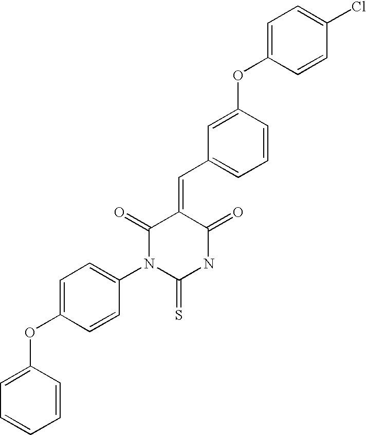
C(=C1C(=O)NC(=S)N(C2=CC=C(OC3=CC=CC=C3)C=C2)C1=O)C1=CC=CC(OC2=CC=C(Cl)C=C2)=C1
